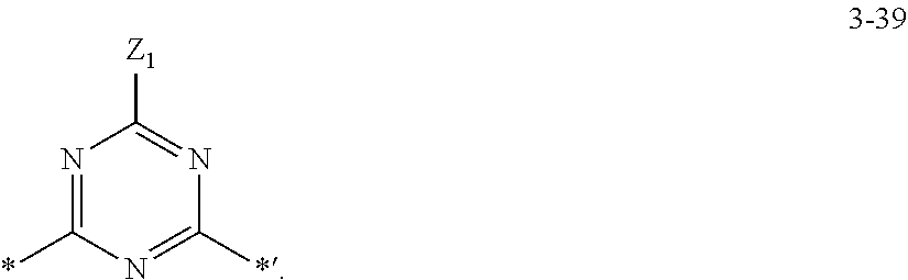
N1=C(*)N=C(*)N=C1[Z1]
